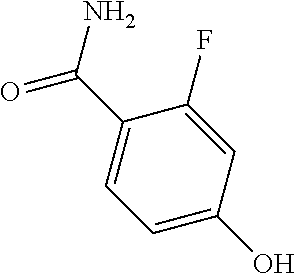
C1=C(O)C=C(F)C(C(=O)N)=C1
